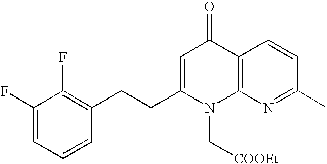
C1(F)=CC=CC(CCC2=CC(=O)C3=C(N2C[COOEt])N=C(C)C=C3)=C1F
